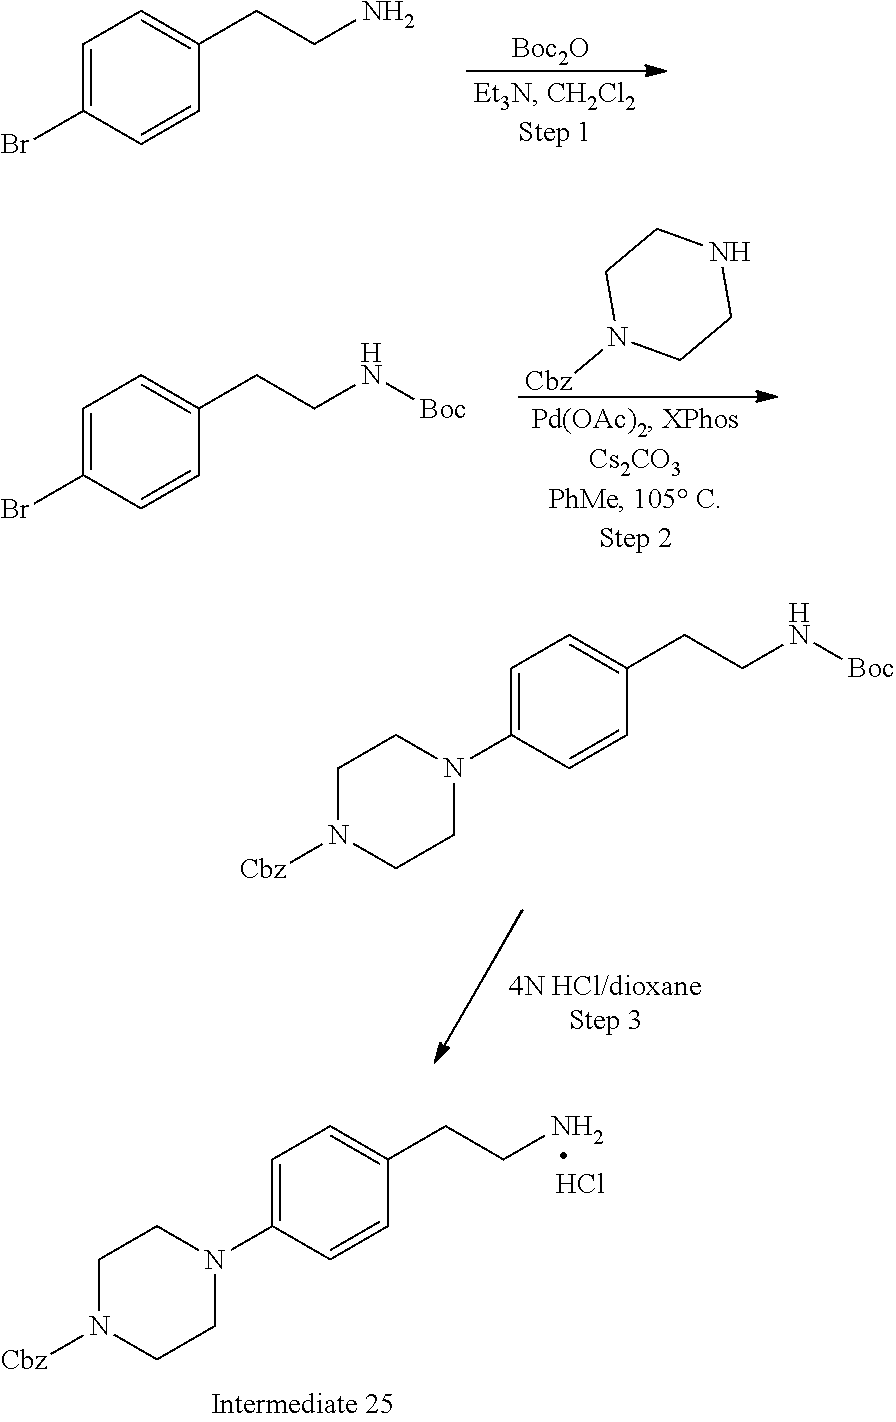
C1=C(Br)C=CC(CCN)=C1.[Boc2O].C1N([Cbz])CCN(C2=CC=C(CCN[Boc])C=C2)C1.C1N([Cbz])CCN(C2=CC=C(CCN)C=C2)C1.Cl.C1=C(Br)C=CC(CCN[Boc])=C1.C1N([Cbz])CCNC1
